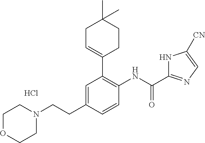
C1=C(CCN2CCOCC2)C=CC(NC(=O)C2=NC=C([CN])N2)=C1C1=CCC(C)(C)CC1.Cl
